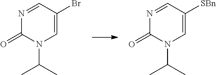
CC(C)N1C(=O)N=CC([SBn])=C1.CC(C)N1C(=O)N=CC(Br)=C1
